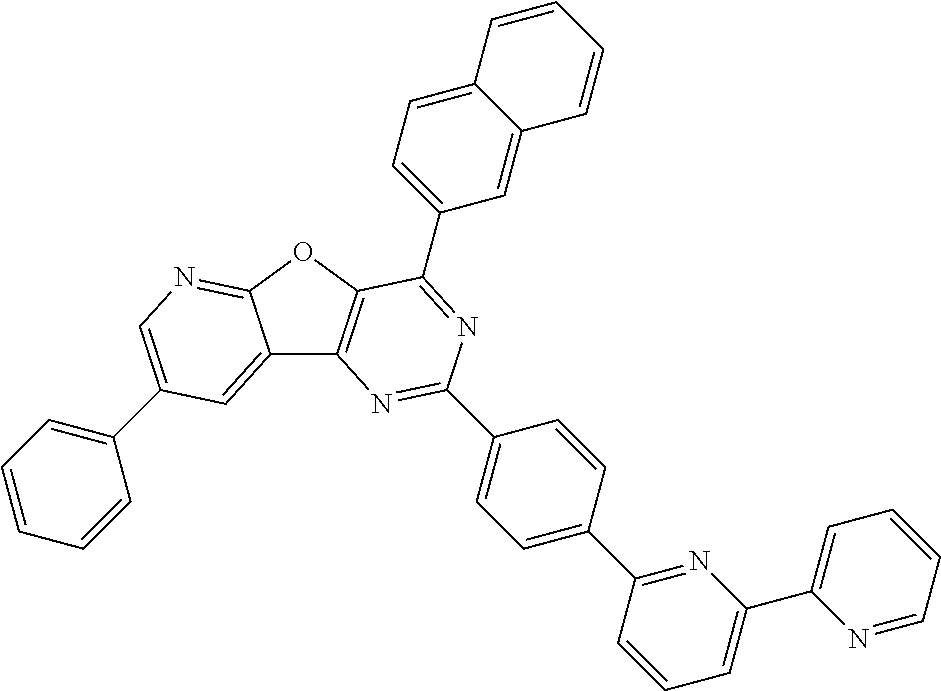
C1=C(C2=NC(C3=CC=CC=N3)=CC=C2)C=CC(C2=NC3=C(OC4=NC=C(C5=CC=CC=C5)C=C34)C(C3=CC=C4C(=C3)C=CC=C4)=N2)=C1
